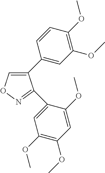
C1(C2=CC(OC)=C(OC)C=C2)=CON=C1C1=CC(OC)=C(OC)C=C1OC
